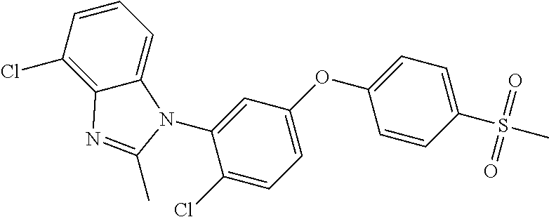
ClC1=C2C(=CC=C1)N(C1=CC(OC3=CC=C(S(C)(=O)=O)C=C3)=CC=C1Cl)C(C)=N2
